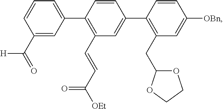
C1(C(=O)[H])=CC(C2=C(C=CC([OEt])=O)C=C(C3=C(CC4OCCO4)C=C([OBn])C=C3)C=C2)=CC=C1
